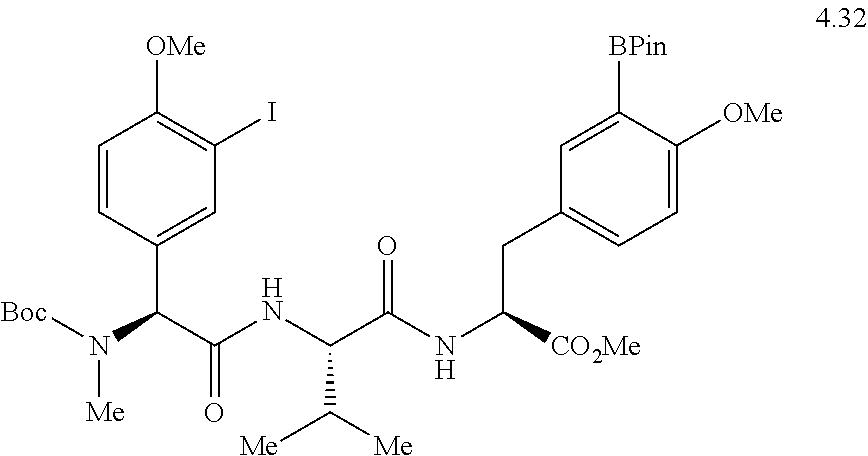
C1=CC(C(C(NC(C(NC([CO2Me])CC2=CC=C([OMe])C([BPin])=C2)=O)C([Me])[Me])=O)N([Boc])[Me])=CC(I)=C1[OMe]
